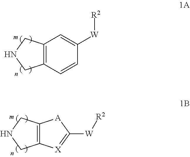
C12=C(C=CC([W][R2])=C1)CNC2.C12=C(CNC1)[X]=C([W][R2])[A]2
